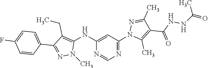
N1=CN=C(N2C(C)=C(C(NNC(=O)C)=O)C(C)=N2)C=C1NC1=C(CC)C(C2=CC=C(F)C=C2)=NN1C
